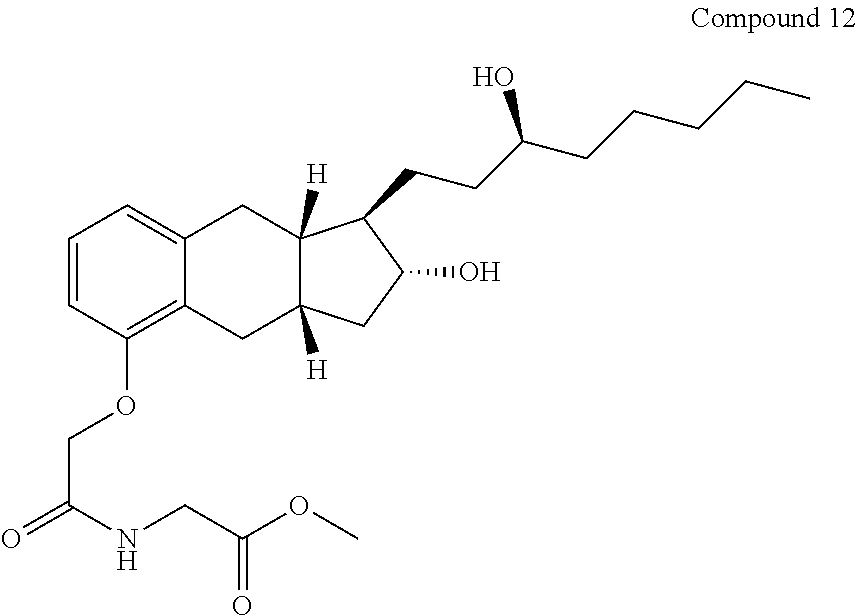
C1=CC(OCC(=O)NCC(OC)=O)=C2C(=C1)CC1([H])C([H])(C2)CC(O)C1CCC(CCCCC)O
